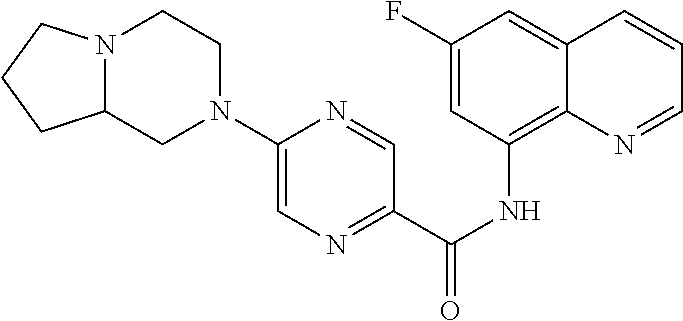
C1(F)=CC(NC(C2=NC=C(N3CCN4C(C3)CCC4)N=C2)=O)=C2C(=C1)C=CC=N2
